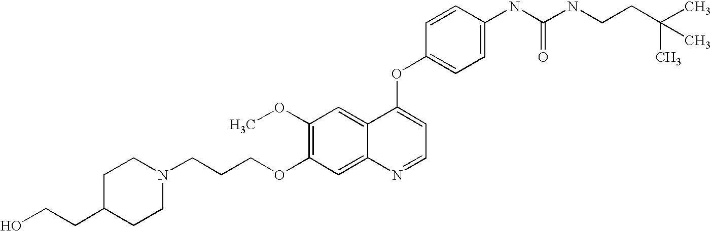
C1(OC)=C(OCCCN2CCC(CCO)CC2)C=C2C(=C1)C(OC1=CC=C(NC(NCCC(C)(C)C)=O)C=C1)=CC=N2
